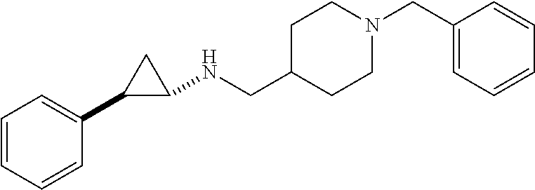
C1=CC=CC(C2C(NCC3CCN(CC4=CC=CC=C4)CC3)C2)=C1
